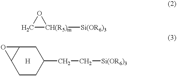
C1[CH(R5)m]([Si(OR6)3])O1.C12CCC(CC[Si(OR6)3])CC1O2
